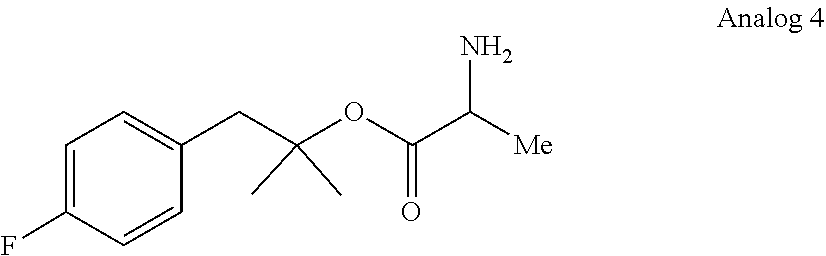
C1=CC(CC(OC(=O)C(N)[Me])(C)C)=CC=C1F
